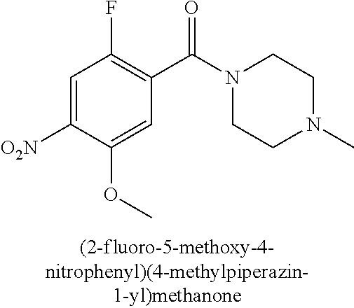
C1=C(OC)C([O2N])=CC(F)=C1C(N1CCN(C)CC1)=O
